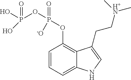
C1=CC=C2C(=C1OP(=O)(OP(O)(O)=O)[-O])C(CC[H+N](C)C)=CN2
